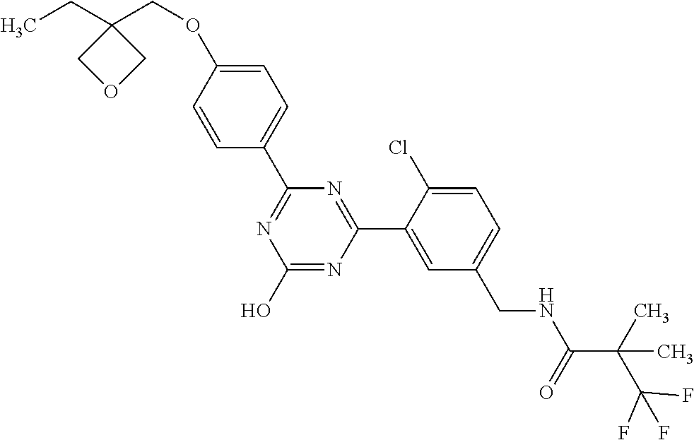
C1(C2=NC(O)=NC(C3=CC(CNC(C(C(F)(F)F)(C)C)=O)=CC=C3Cl)=N2)=CC=C(OCC2(CC)COC2)C=C1
